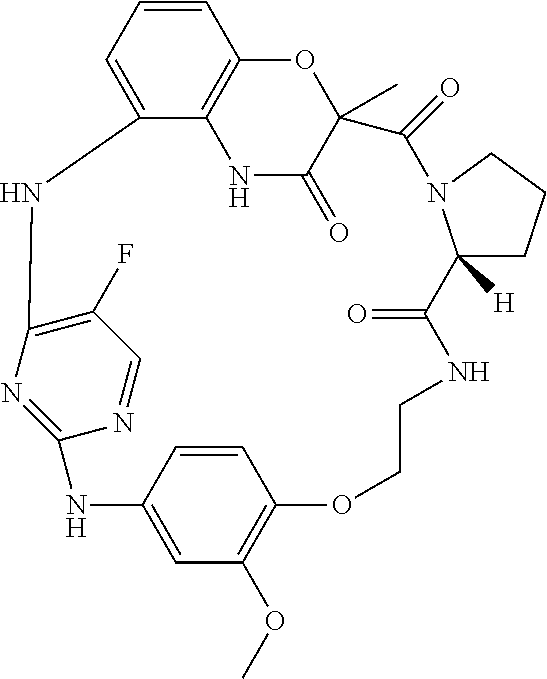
N1C(=O)C2(C)OC3=C1C(=CC=C3)NC1=C(F)C=NC(=N1)NC1=CC(OC)=C(OCCNC(=O)C3([H])CCCN3C2=O)C=C1
